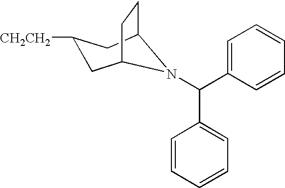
[CH2CH2]C1CC2CCC(C1)N2C(C1=CC=CC=C1)C1=CC=CC=C1
